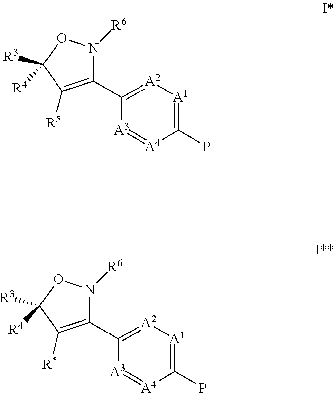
C1(C2=[A2][A1]=C(P)[A4]=[A3]2)=C([R5])C([R3])([R4])ON1[R6].C1(C2=[A2][A1]=C(P)[A4]=[A3]2)=C([R5])C([R3])([R4])ON1[R6]
